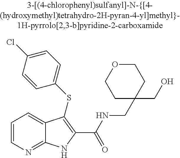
N(CC1(CO)CCOCC1)C(C1=C(SC2=CC=C(Cl)C=C2)C2=CC=CN=C2N1)=O
